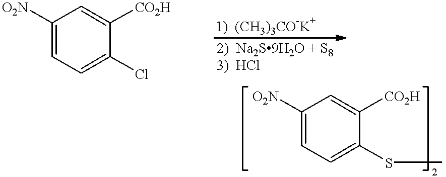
C1([O2N])=CC=C(Cl)C([CO2H])=C1.C1([O2N])=CC=C(SC)C([CO2H])=C1
